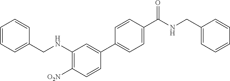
C1(CNC2=C([O2N])C=CC(C3=CC=C(C(NCC4=CC=CC=C4)=O)C=C3)=C2)=CC=CC=C1
